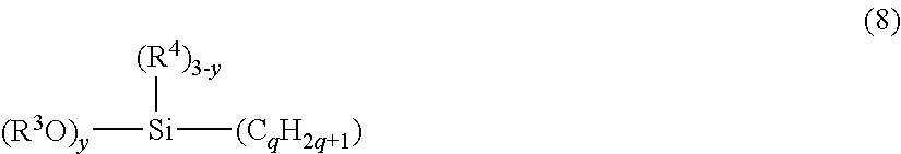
[(R3O)y][Si]([(CqH2q+1)])[(R4)3-y]
